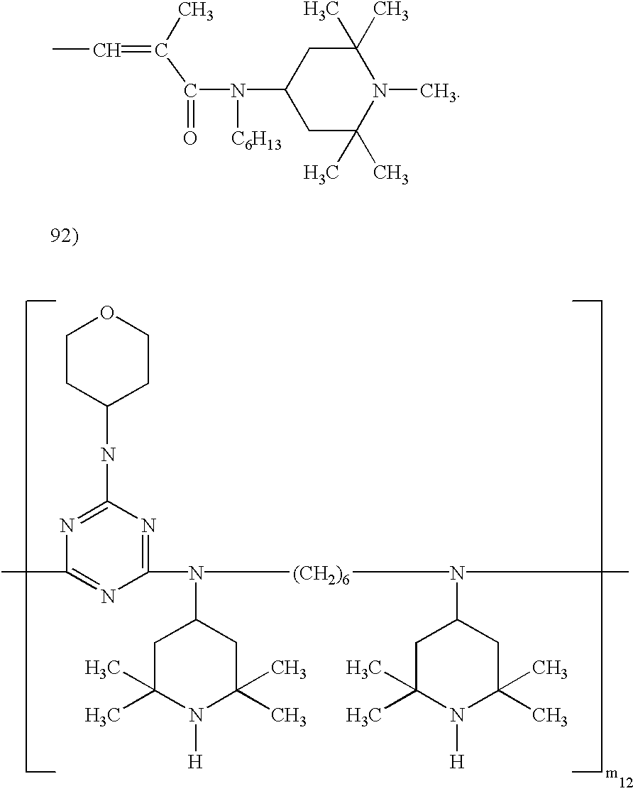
C1(C)(C)N(C)C(C)(C)CC(N(C(=O)C(=CC)C)[C6H13])C1.C1(N([(CH2)6]N(C)C2CC(C)(C)N([H])C(C)(C)C2)C2CC(C)(C)N([H])C(C)(C)C2)=NC(NC2CCOCC2)=NC(C)=N1
